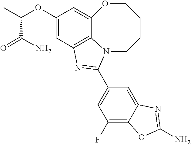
C12=C3C=C(OC(C)C(N)=O)C=C1OCCCCN2C(C1=CC(F)=C2C(=C1)N=C(N)O2)=N3
